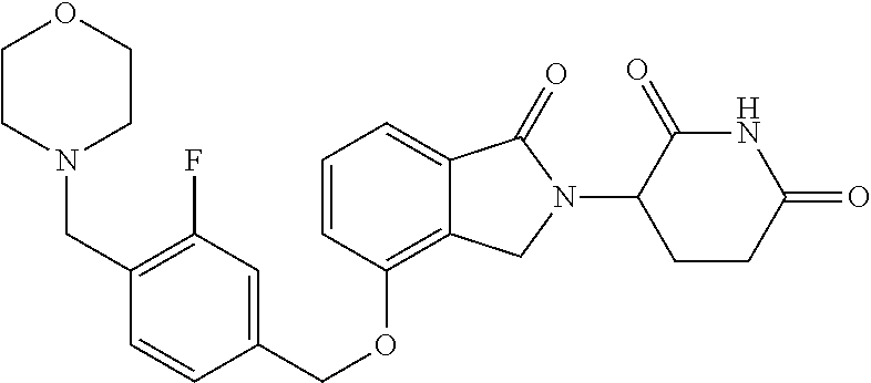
C(OC1=C2C(=CC=C1)C(=O)N(C1C(=O)NC(=O)CC1)C2)C1=CC(F)=C(CN2CCOCC2)C=C1
